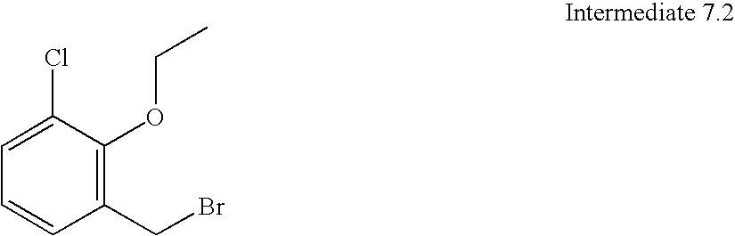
C1(CBr)=C(OCC)C(Cl)=CC=C1
